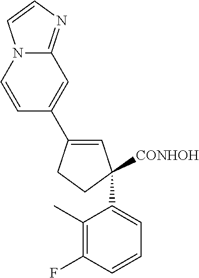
[CONHOH]C1(C2=CC=CC(F)=C2C)C=C(C2=CC3=NC=CN3C=C2)CC1
